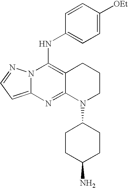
C12=CC=NN1C(NC1=CC=C([OEt])C=C1)=C1C(=N2)N(C2CCC(N)CC2)CCC1
